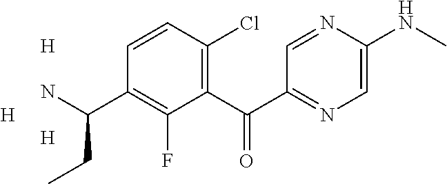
C1(C(C2=NC=C(NC)N=C2)=O)=C(Cl)C=CC(C(N)CC)=C1F.[H].[H].[H]
